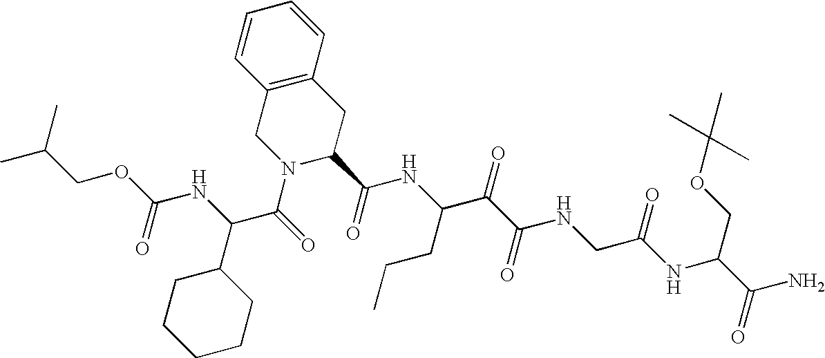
C(OC(NC(C(=O)N1C(C(NC(C(C(NCC(NC(COC(C)(C)C)C(N)=O)=O)=O)=O)CCC)=O)CC2=C(C1)C=CC=C2)C1CCCCC1)=O)C(C)C
